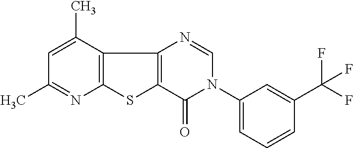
C12=C(C(C)=CC(C)=N1)C1=C(S2)C(=O)N(C2=CC=CC(C(F)(F)F)=C2)C=N1
